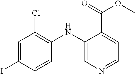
C1=C(I)C=CC(NC2=CN=CC=C2C(OC)=O)=C1Cl
